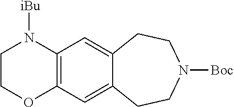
C12=C(C=C3C(=C1)CCN([Boc])CC3)OCCN2[iBu]
